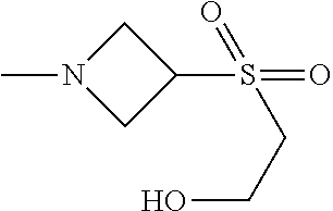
CN1CC(S(CCO)(=O)=O)C1
